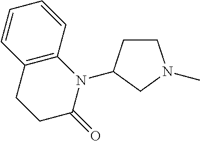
C1CC(N2C3=C(CCC2=O)C=CC=C3)CN1C
